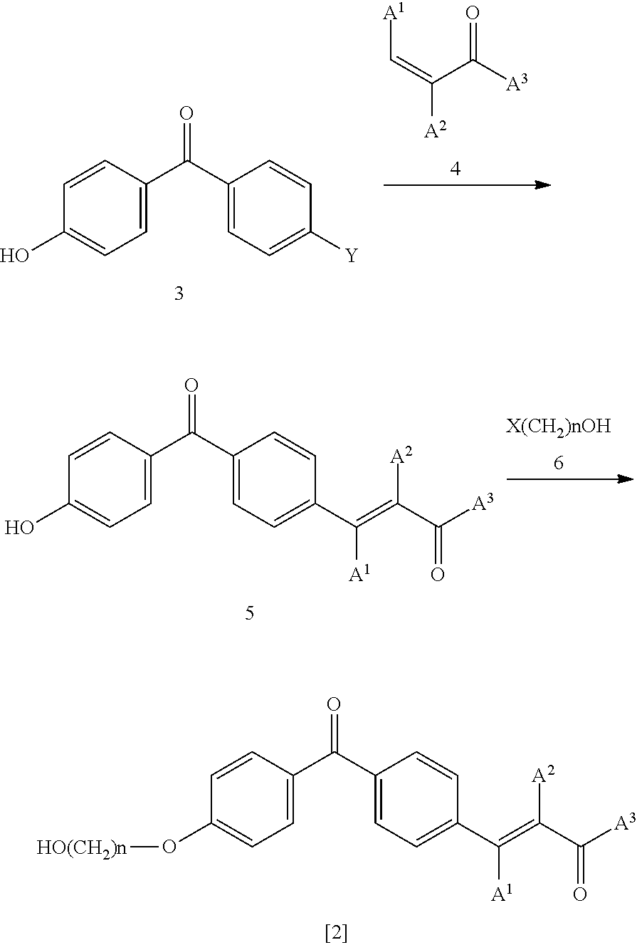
C1=C(C(C2=CC=C([Y])C=C2)=O)C=CC(O)=C1.C(=C(C([A3])=O)[A2])[A1].C(C([A3])=O)([A2])=C([A1])C1=CC=C(C(C2=CC=C(O[HO(CH2)n])C=C2)=O)C=C1.C(C([A3])=O)([A2])=C([A1])C1=CC=C(C(C2=CC=C(O)C=C2)=O)C=C1
